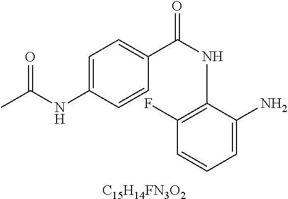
C1=C(NC(C)=O)C=CC(C(NC2=C(F)C=CC=C2N)=O)=C1.[C15H14FN3O2]
